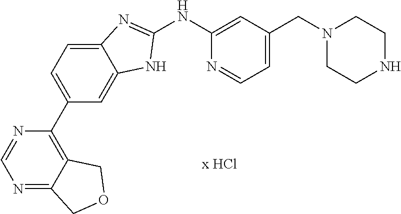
N1(CC2=CC=NC(NC3=NC4=CC=C(C5=C6C(=NC=N5)COC6)C=C4N3)=C2)CCNCC1
